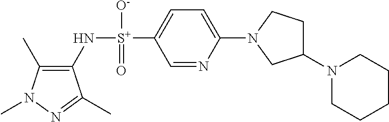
C1(C)=C(N[S+](C2=CC=C(N3CCC(N4CCCCC4)C3)N=C2)([O-])=O)C(C)=NN1C
